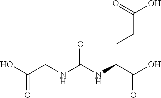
OC(CNC(NC(C(O)=O)CCC(O)=O)=O)=O
